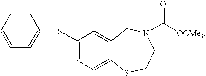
C1(SC2=CC=CC=C2)=CC=C2C(=C1)CN(C([OCMe3])=O)CCS2
